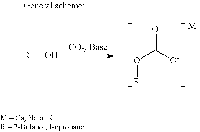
[R]O.O(C([O-])=O)[R].[M+]
